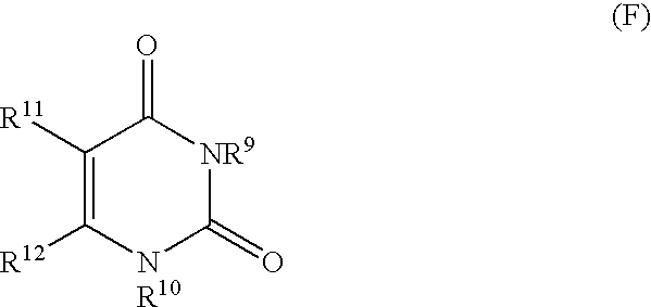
C1([R11])=C([R12])[NR10]C(=O)[NR9]C1=O
